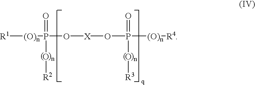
[R1][(O)n]P(=O)(O[R2])O[X]OP(=O)(O[R3])[(O)n][R4]
